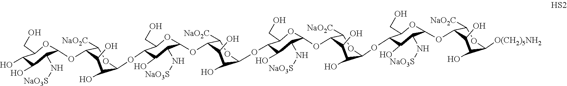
O(C1C(O)C(N[NaO3S])C(OC2C([NaO2C])OC(OC3C(O)C(N[NaO3S])C(OC4C([NaO2C])OC([O(CH2)5NH2])C(O)C4O)OC3CO)C(O)C2O)OC1CO)C1C(O)C(O)C(OC2OC(CO)C(OC3C(O)C(O)C(OC4OC(CO)C(O)C(O)C4N[NaO3S])C([NaO2C])O3)C(O)C2N[NaO3S])C([NaO2C])O1
